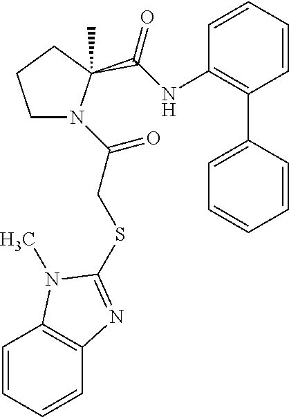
C1CCC(C)(C(=O)NC2=C(C3=CC=CC=C3)C=CC=C2)N1C(=O)CSC1=NC2=C(C=CC=C2)N1C
